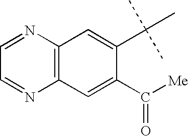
C12=C(C=C(C(=O)[Me])C(C(C)(C)C)=C1)N=CC=N2
